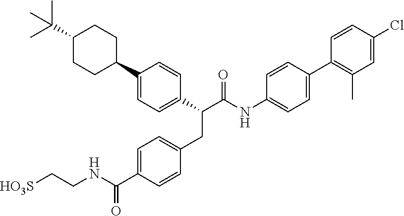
C1(C(C(NC2=CC=C(C3=C(C)C=C(Cl)C=C3)C=C2)=O)CC2=CC=C(C(NCC[HO3S])=O)C=C2)=CC=C(C2CCC(C(C)(C)C)CC2)C=C1
